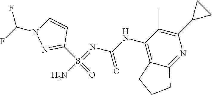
NS(=NC(NC1=C2C(=NC(C3CC3)=C1C)CCC2)=O)(C1=NN(C(F)F)C=C1)=O
